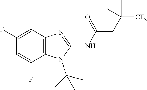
C1(F)=CC2=C(C(F)=C1)N(C(C)(C)C)C(NC(=O)CC([CF3])(C)C)=N2
